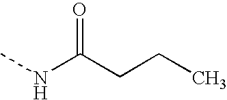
CNC(CCC)=O
